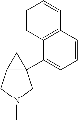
C1=CC2=C(C(C34CC3CN(C)C4)=C1)C=CC=C2
